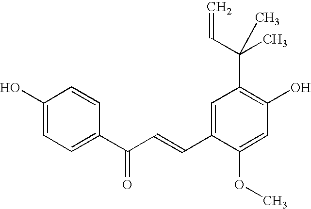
C1(O)=CC=C(C(C=CC2=CC(C(C=C)(C)C)=C(O)C=C2OC)=O)C=C1
